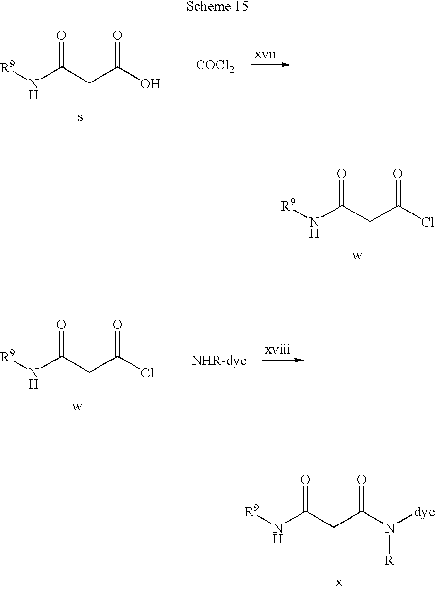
[R9]NC(CC(Cl)=O)=O.[R9]NC(CC(O)=O)=O.[COCl2].[NHR-dye].[R9]NC(CC(Cl)=O)=O.[R9]NC(CC(N([R])[dye])=O)=O
